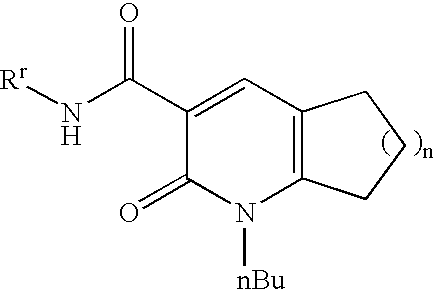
C12=C(N([nBu])C(=O)C(C(N[Rr])=O)=C1)CCC2
